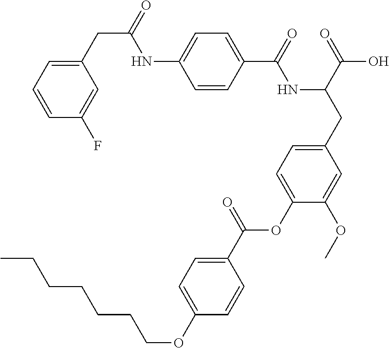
C1=CC(C(=O)NC(CC2=CC=C(OC(C3=CC=C(OCCCCCCC)C=C3)=O)C(OC)=C2)C(=O)O)=CC=C1NC(CC1=CC=CC(F)=C1)=O
